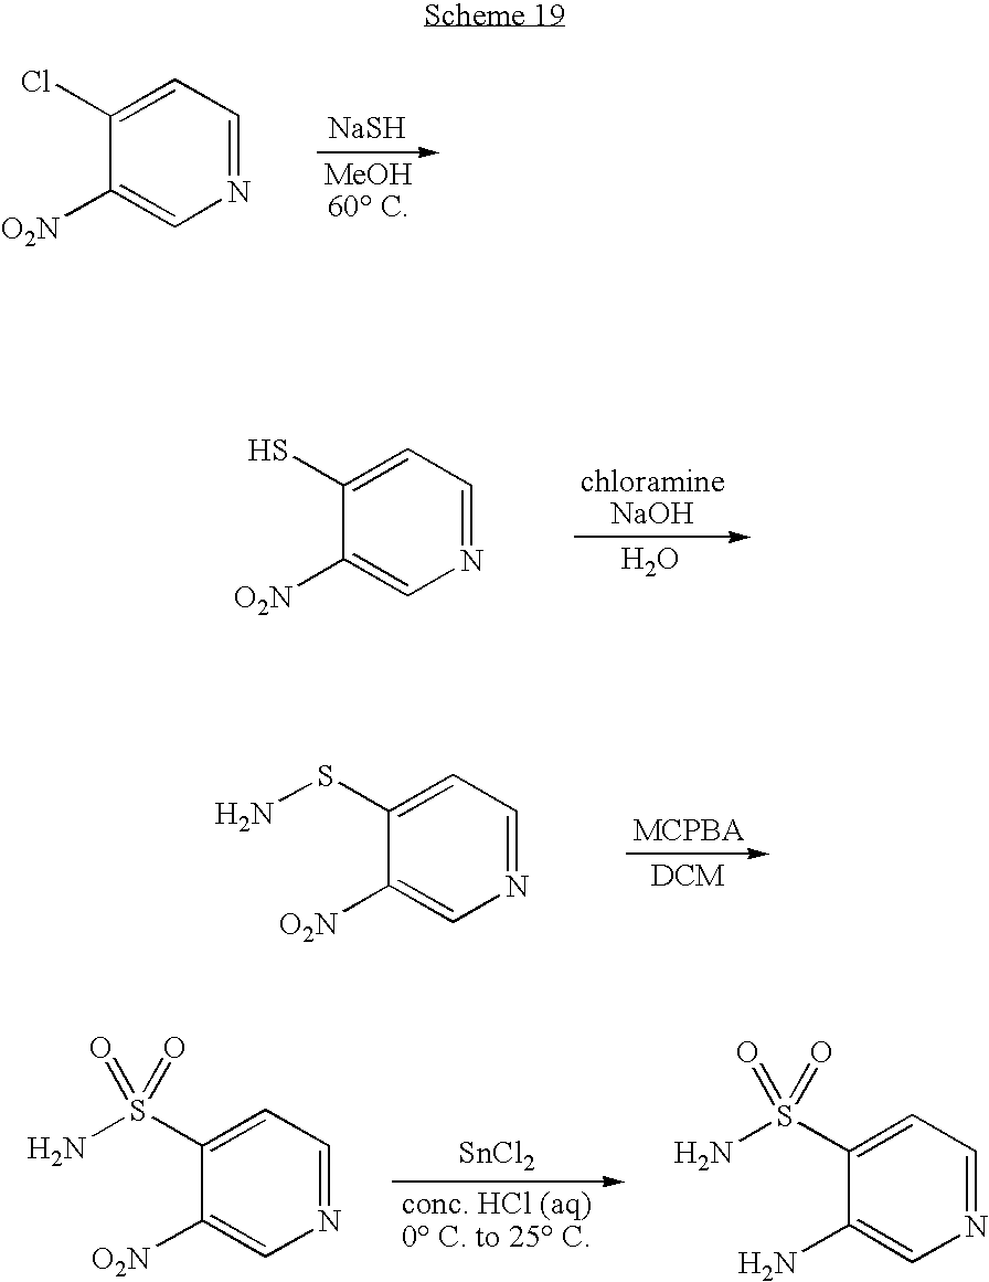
[NaSH].C1([O2N])=CN=CC=C1Cl.O.C1([O2N])=CN=CC=C1S.C1([O2N])=CN=CC=C1SN.[SnCl2].C1([O2N])=CN=CC=C1S(N)(=O)=O.C1(N)=CN=CC=C1S(N)(=O)=O
